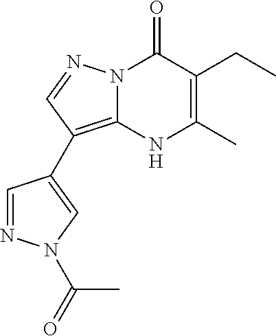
N12C(=C(C3=CN(C(=O)C)N=C3)C=N1)[NH]C(C)=C(CC)C2=O
